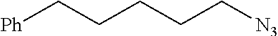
[Ph]CCCCC[N3]
